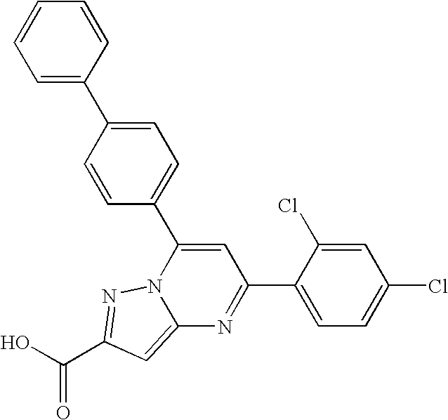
O=C(O)C1=NN2C(=C1)N=C(C1=CC=C(Cl)C=C1Cl)C=C2C1=CC=C(C2=CC=CC=C2)C=C1
